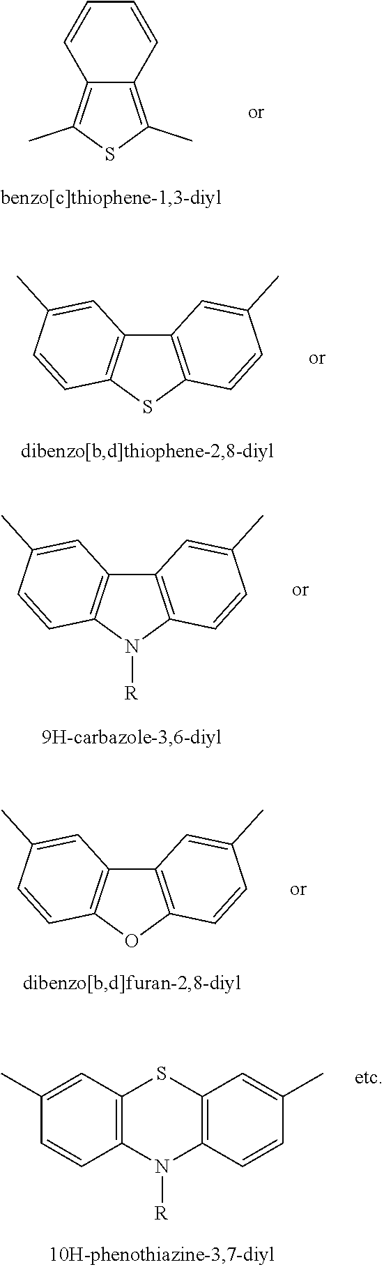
C12=C(C)SC(C)=C1C=CC=C2.C12=C(SC3=C1C=C(C)C=C3)C=CC(C)=C2.C12=C(N([R])C3=C1C=C(C)C=C3)C=CC(C)=C2.C12=C(OC3=C1C=C(C)C=C3)C=CC(C)=C2.C1(C)=CC2=C(C=C1)N([R])C1=C(S2)C=C(C)C=C1
